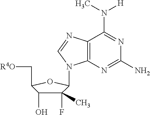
C12=C(N=C(N)N=C1N(C)[H])N(C1C(F)(C)C(O)C(C[R4O])O1)C=N2
